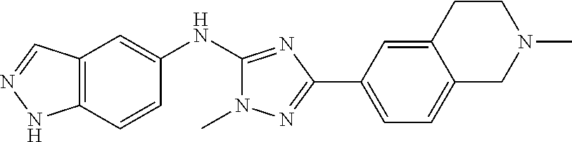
C12=C(C=CC(NC3=NC(C4=CC=C5C(=C4)CCN(C)C5)=NN3C)=C1)NN=C2
